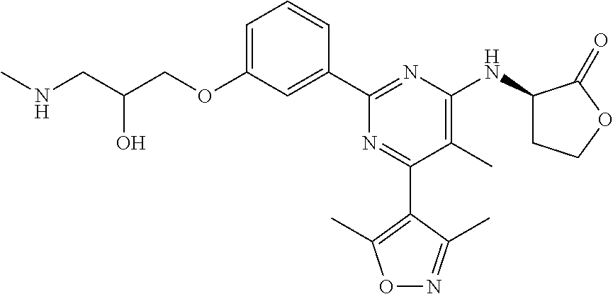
C1=C(OCC(CNC)O)C=C(C2=NC(NC3CCOC3=O)=C(C)C(C3=C(C)ON=C3C)=N2)C=C1
